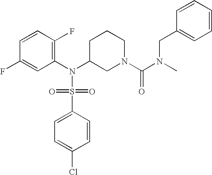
C1=CC(F)=C(N(C2CN(C(=O)N(C)CC3=CC=CC=C3)CCC2)S(=O)(=O)C2=CC=C(Cl)C=C2)C=C1F
